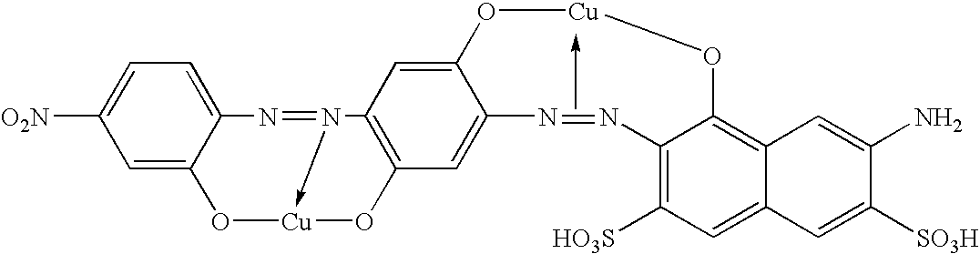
C1=C2C(=CC=C1[O2N])N=N1->[Cu](O2)OC2=C1C=C1C(=C2)N=NC2=C([HO3S])C=C3C(=C2O[Cu]O1)C=C(N)C([SO3H])=C3
